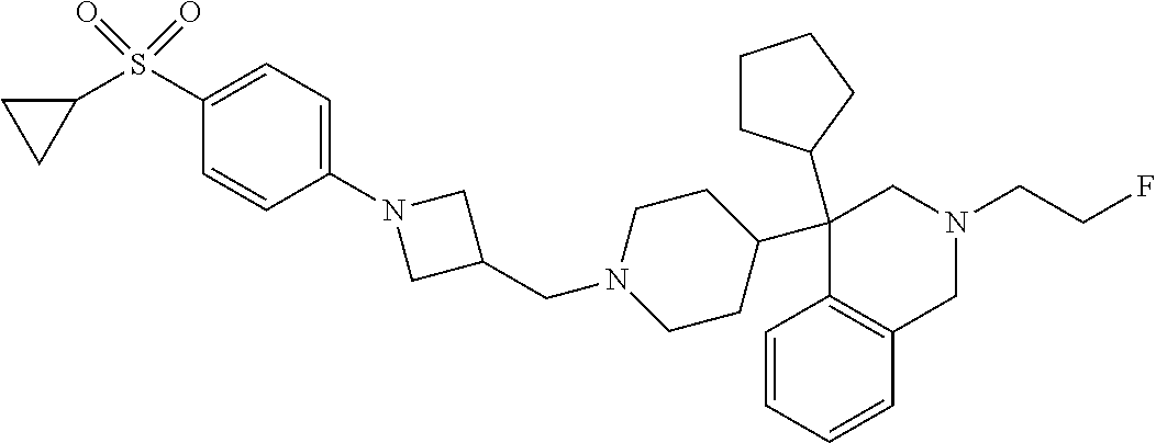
C1(C2(C3CCCC3)C3=C(C=CC=C3)CN(CCF)C2)CCN(CC2CN(C3=CC=C(S(C4CC4)(=O)=O)C=C3)C2)CC1
